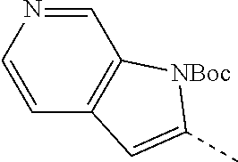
C1=CN=CC2=C1C=C(C)[NBoc]2
